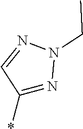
C1(*)=NN(CC)N=C1
